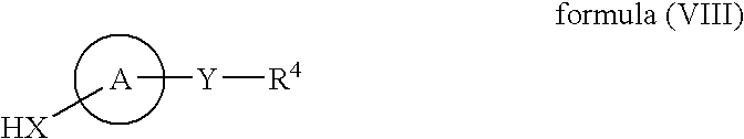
[HX][A][Y][R4]
